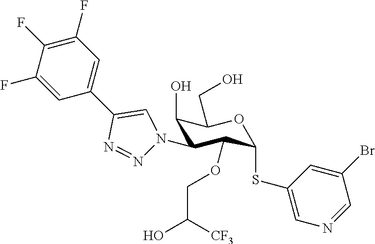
C1=C(F)C(F)=C(F)C=C1C1=CN(C2C(O)C(CO)OC(SC3=CN=CC(Br)=C3)C2OCC(O)[CF3])N=N1
